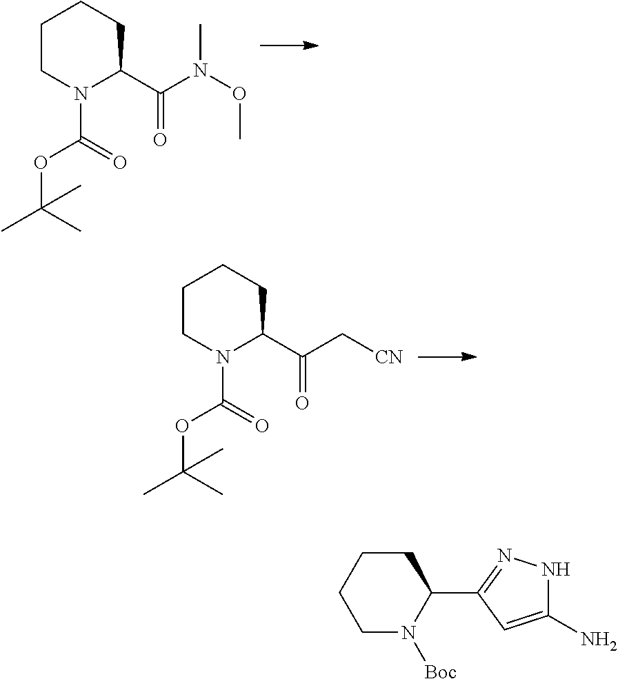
C1CN(C(=O)OC(C)(C)C)C(C(N(OC)C)=O)CC1.C1CN(C(=O)OC(C)(C)C)C(C(C[CN])=O)CC1.C1CCCN([Boc])C1C1=NNC(N)=C1
